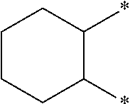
C1CCC(*)C(*)C1
